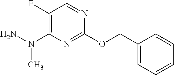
C1(OCC2=CC=CC=C2)=NC(N(N)C)=C(F)C=N1
